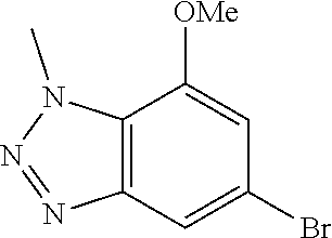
C12=C(C=C(Br)C=C1[OMe])N=NN2C
